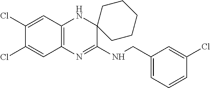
C1(Cl)=CC2=C(C=C1Cl)N=C(NCC1=CC=CC(Cl)=C1)C1(N2)CCCCC1
